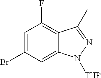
C1=C(Br)C=C2C(=C1F)C(C)=NN2[THP]
